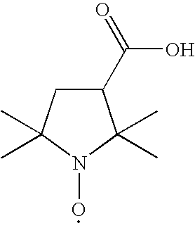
C(O)(=O)C1CC(C)(C)N(O)C1(C)C
